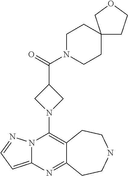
N12C(=CC=N1)N=C1C(=C2N2CC(C(=O)N3CCC4(CC3)CCOC4)C2)CCNCC1
